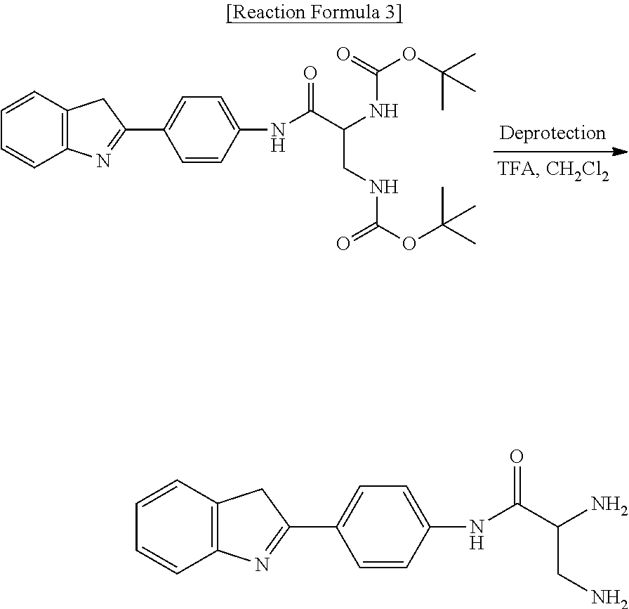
N(C(=O)C(N)CN)C1=CC=C(C2=NC3=C(C2)C=CC=C3)C=C1.N(C(=O)C(NC(OC(C)(C)C)=O)CNC(OC(C)(C)C)=O)C1=CC=C(C2=NC3=C(C2)C=CC=C3)C=C1
